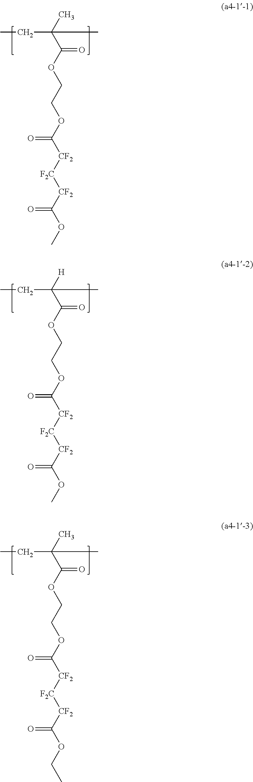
C(C(C)(C(OCCOC([CF2][F2C][CF2]C(OC)=O)=O)=O)C)C.C(C([H])(C(OCCOC([CF2][F2C][CF2]C(OC)=O)=O)=O)C)C.C(C(C)(C(OCCOC([CF2][F2C][CF2]C(OCC)=O)=O)=O)C)C
